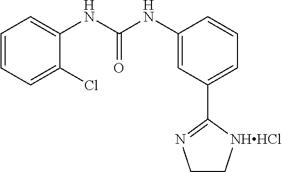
C1=CC=C(Cl)C(NC(NC2=CC(C3=NCC[NHHCl]3)=CC=C2)=O)=C1
